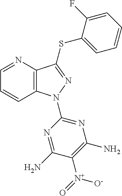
C1=NC2=C(C=C1)N(C1=NC(N)=C([N+]([O-])=O)C(N)=N1)N=C2SC1=CC=CC=C1F
